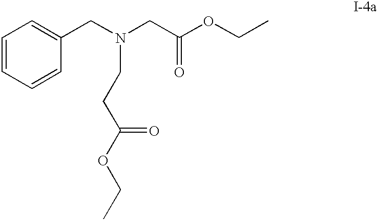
C1=CC=CC(CN(CC(OCC)=O)CCC(OCC)=O)=C1
